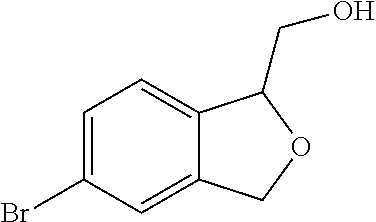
C1=C(Br)C=C2C(=C1)C(CO)OC2
